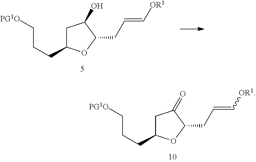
C1C(CCC[PG1O])OC(CC=C[OR1])C1O.C1C(CCC[PG1O])OC(CC=C[OR1])C1=O
